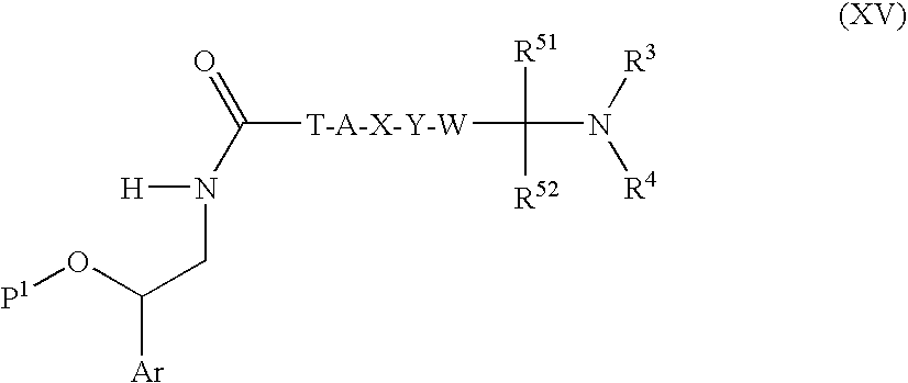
C([T-A-X-Y-W]C(N([R3])[R4])([R51])[R52])(=O)N([H])CC(O[P1])[Ar]
